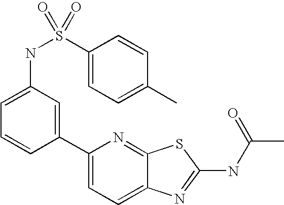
C1(C2=CC(NS(C3=CC=C(C)C=C3)(=O)=O)=CC=C2)=CC=C2C(=N1)SC(NC(C)=O)=N2
